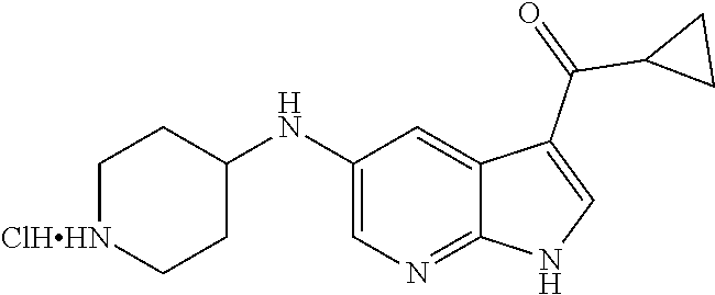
C1(NC2CC[ClHHN]CC2)=CN=C2C(=C1)C(C(=O)C1CC1)=CN2
